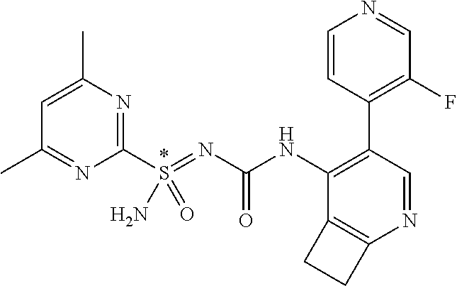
C1(C2=C(F)C=NC=C2)=C(NC(N=S(C2=NC(C)=CC(C)=N2)(=O)N)=O)C2=C(N=C1)CC2
